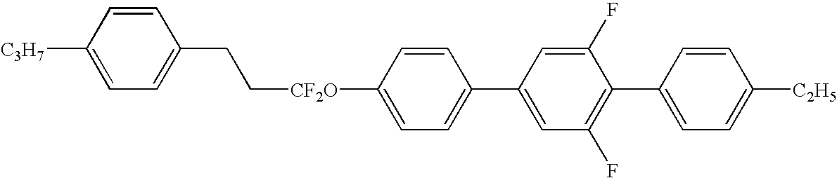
C1=CC([C3H7])=CC=C1CC[CF2O]C1=CC=C(C2=CC(F)=C(C3=CC=C([C2H5])C=C3)C(F)=C2)C=C1
